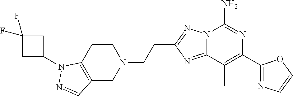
C12=NC(CCN3CCC4=C(C3)C=NN4C3CC(F)(F)C3)=NN1C(N)=NC(C1=NC=CO1)=C2C
